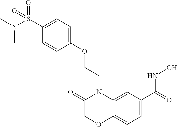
C1=C(C(=O)NO)C=C2C(=C1)OCC(=O)N2CCOC1=CC=C(S(N(C)C)(=O)=O)C=C1
